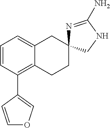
C1=CC(C2=COC=C2)=C2C(=C1)CC1(CC2)N=C(N)NC1
